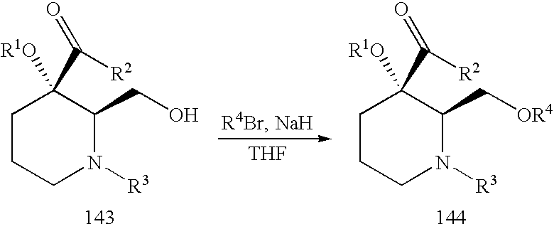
C1CCN([R3])C(CO)C1([R1O])C([R2])=O.[THF].C1CCN([R3])C(C[OR4])C1([R1O])C([R2])=O
